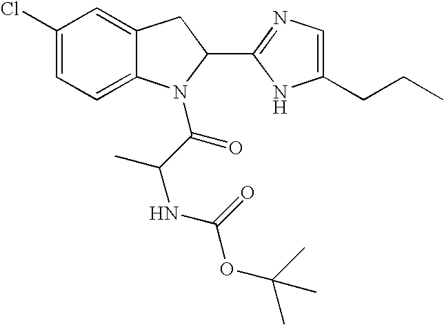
C12=CC=C(Cl)C=C1CC(C1=NC=C(CCC)N1)N2C(C(C)NC(OC(C)(C)C)=O)=O
